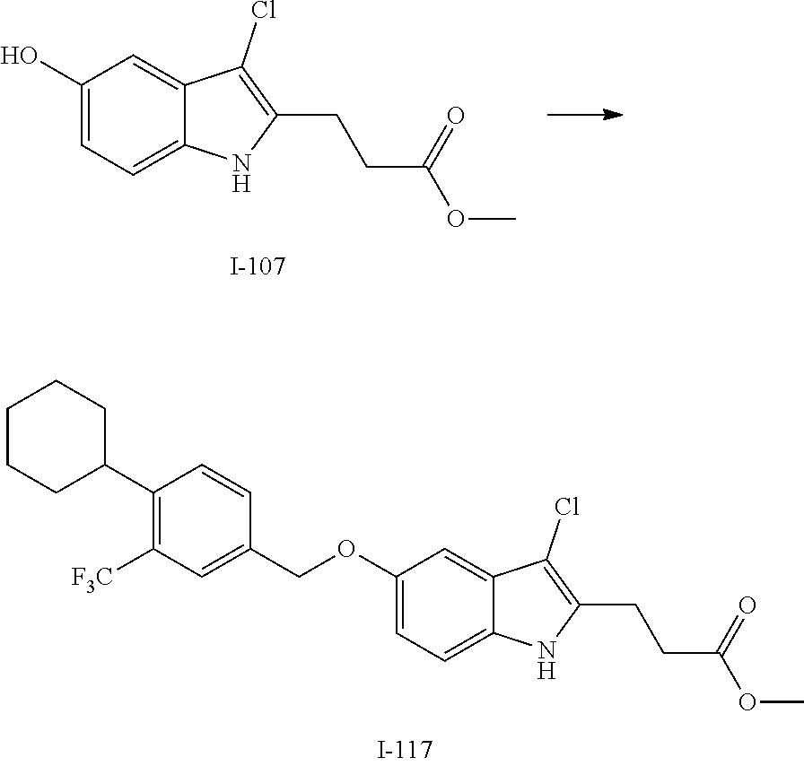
C1(C2CCCCC2)=C([F3C])C=C(COC2=CC=C3C(=C2)C(Cl)=C(CCC(OC)=O)N3)C=C1.C1(O)=CC=C2C(=C1)C(Cl)=C(CCC(=O)OC)N2
